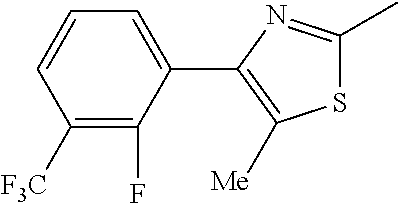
C1([F3C])=C(F)C(C2=C([Me])SC(C)=N2)=CC=C1
